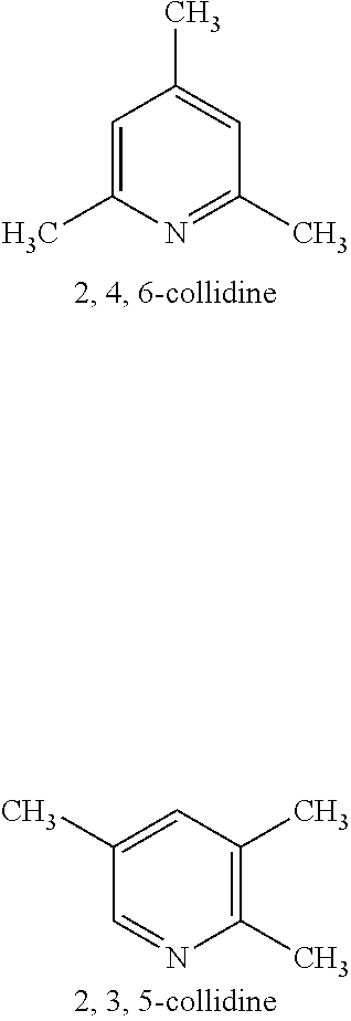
C1=C(C)N=C(C)C=C1C.C1(C)=C(C)C=C(C)C=N1
